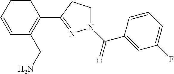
C1=CC=CC(CN)=C1C1=NN(C(=O)C2=CC(F)=CC=C2)CC1
